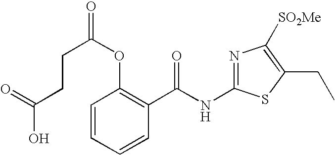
C1=CC=CC(C(NC2=NC([SO2Me])=C(CC)S2)=O)=C1OC(=O)CCC(O)=O
